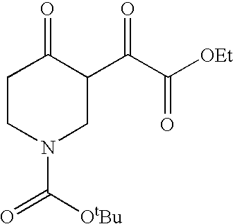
C1CN(C([OtBu])=O)CC(C(C([OEt])=O)=O)C1=O
